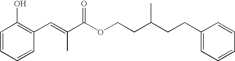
C1=CC=CC(C=C(C(OCCC(CCC2=CC=CC=C2)C)=O)C)=C1O
